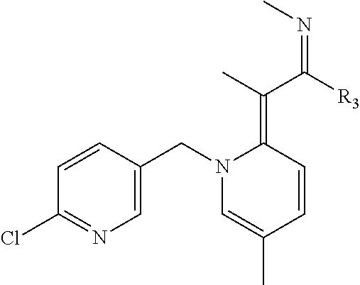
C1=CC(CN2C=C(C)C=CC2=C(C([R3])=NC)C)=CN=C1Cl
